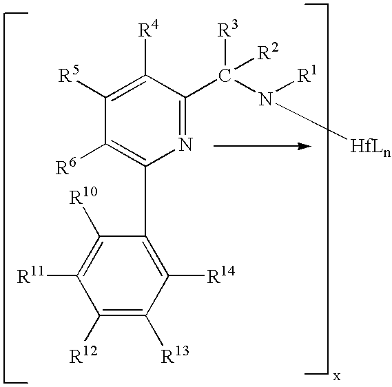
C1(C2=C([R6])C([R5])=C([R4])C(C([R3])([R2])N([HfLn])[R1])=N2)=C([R14])C([R13])=C([R12])C([R11])=C1[R10]
